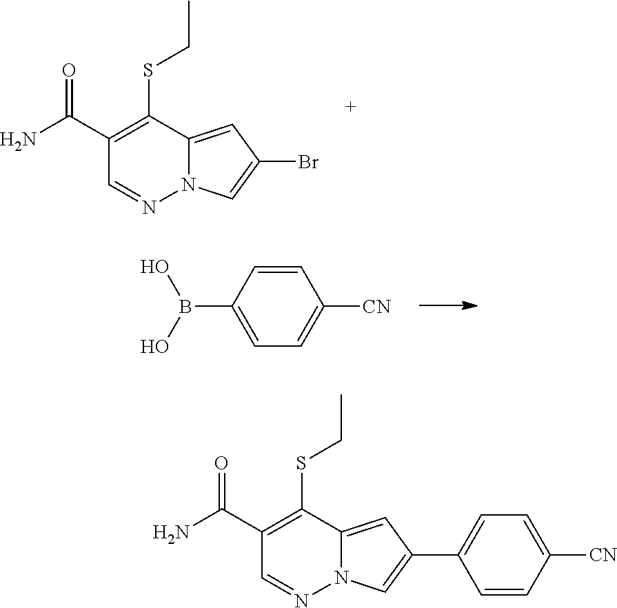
CCSC1=C(C(=O)N)C=NN2C1=CC(Br)=C2.B(C1=CC=C([CN])C=C1)(O)O.CCSC1=C(C(=O)N)C=NN2C1=CC(C1=CC=C([CN])C=C1)=C2
